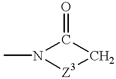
CN1C(=O)C[Z3]1
